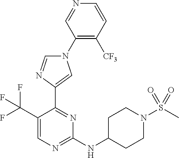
C1(N2C=NC(C3=NC(NC4CCN(S(C)(=O)=O)CC4)=NC=C3C(F)(F)F)=C2)=C([CF3])C=CN=C1
